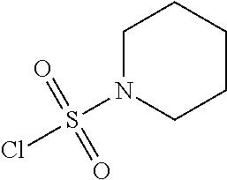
C1CCCN(S(Cl)(=O)=O)C1
